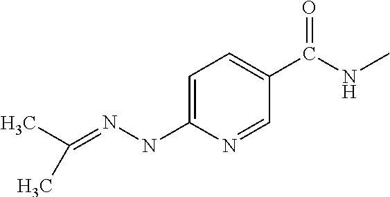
CC(=NNC1=CC=C(C(NC)=O)C=N1)C
